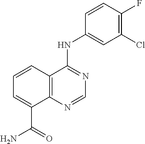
FC1=C(Cl)C=C(NC2=NC=NC3=C2C=CC=C3C(=O)N)C=C1
